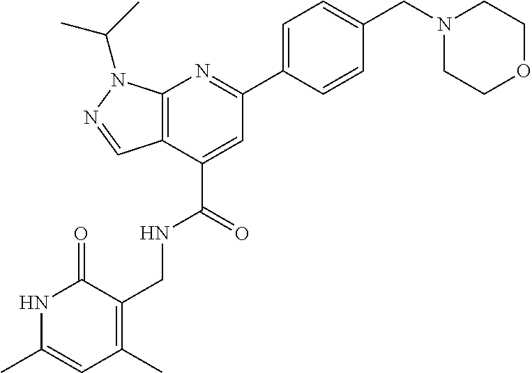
N1C(C)=CC(C)=C(CNC(C2=CC(C3=CC=C(CN4CCOCC4)C=C3)=NC3=C2C=NN3C(C)C)=O)C1=O
